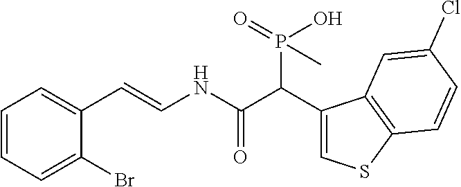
C1=CC=C(Br)C(C=CNC(C(C2=CSC3=C2C=C(Cl)C=C3)P(=O)(O)C)=O)=C1
